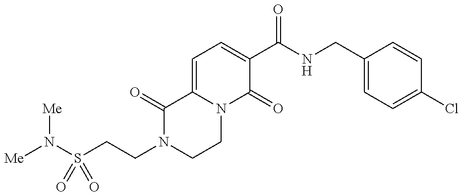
C(CN1CCN2C(=CC=C(C(NCC3=CC=C(Cl)C=C3)=O)C2=O)C1=O)S(N([Me])[Me])(=O)=O
